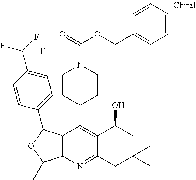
C1(C2=C3C(=NC4=C2C(C2=CC=C(C(F)(F)F)C=C2)OC4C)CC(C)(C)CC3O)CCN(C(OCC2=CC=CC=C2)=O)CC1
